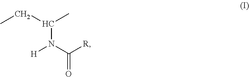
C(N(C([R])=O)[H])(C)CC
